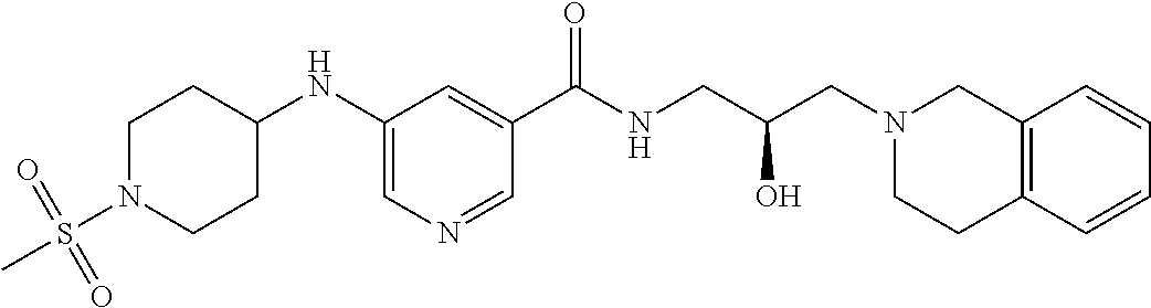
C1(C(NCC(CN2CC3=C(CC2)C=CC=C3)O)=O)=CC(NC2CCN(S(C)(=O)=O)CC2)=CN=C1
